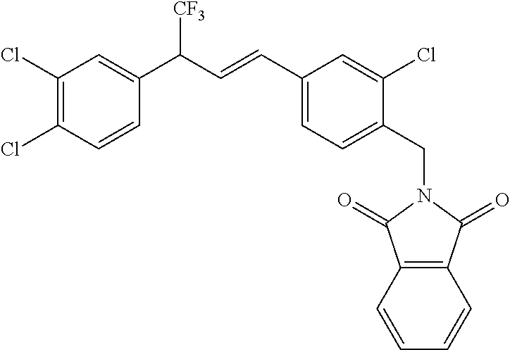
C1(C=CC(C2=CC(Cl)=C(Cl)C=C2)[CF3])=CC=C(CN2C(=O)C3=C(C2=O)C=CC=C3)C(Cl)=C1
